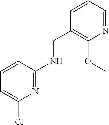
N1=C(NCC2=C(OC)N=CC=C2)C=CC=C1Cl
